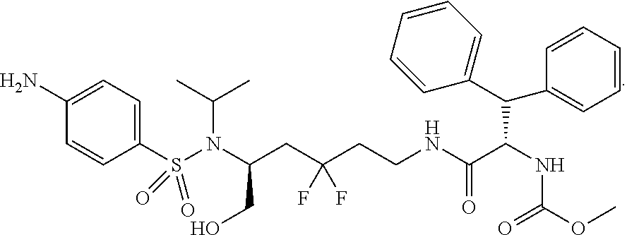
N(C(CC(CCNC(C(NC(OC)=O)C(C1=CC=CC=C1)C1=CC=CC=C1)=O)(F)F)CO)(S(C1=CC=C(N)C=C1)(=O)=O)C(C)C
